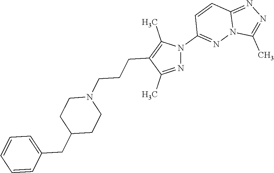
C1=CC(CC2CCN(CCCC3=C(C)N(C4=NN5C(=NN=C5C)C=C4)N=C3C)CC2)=CC=C1
